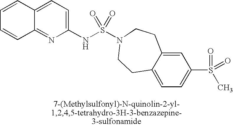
C12=CC=C(NS(N3CCC4=CC=C(S(=O)(=O)C)C=C4CC3)(=O)=O)N=C1C=CC=C2
